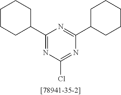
C1(C2CCCCC2)=NC(Cl)=NC(C2CCCCC2)=N1
